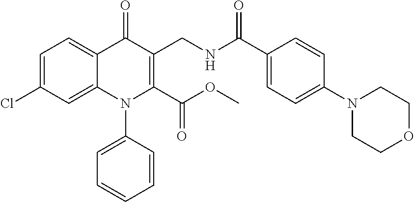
C1=C(Cl)C=C2C(=C1)C(=O)C(CNC(C1=CC=C(N3CCOCC3)C=C1)=O)=C(C(OC)=O)N2C1=CC=CC=C1
